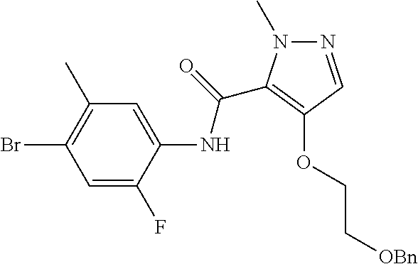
N1=CC(OCC[OBn])=C(C(=O)NC2=CC(C)=C(Br)C=C2F)N1C
